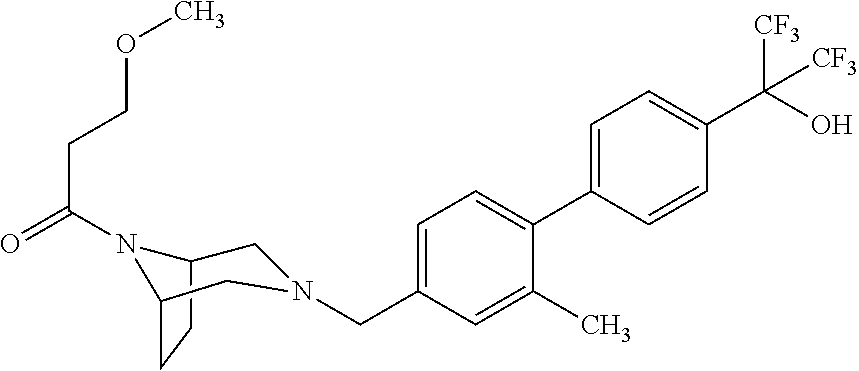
C1=C(C2=CC=C(CN3CC4CCC(N4C(=O)CCOC)C3)C=C2C)C=CC(C(O)([CF3])[CF3])=C1
